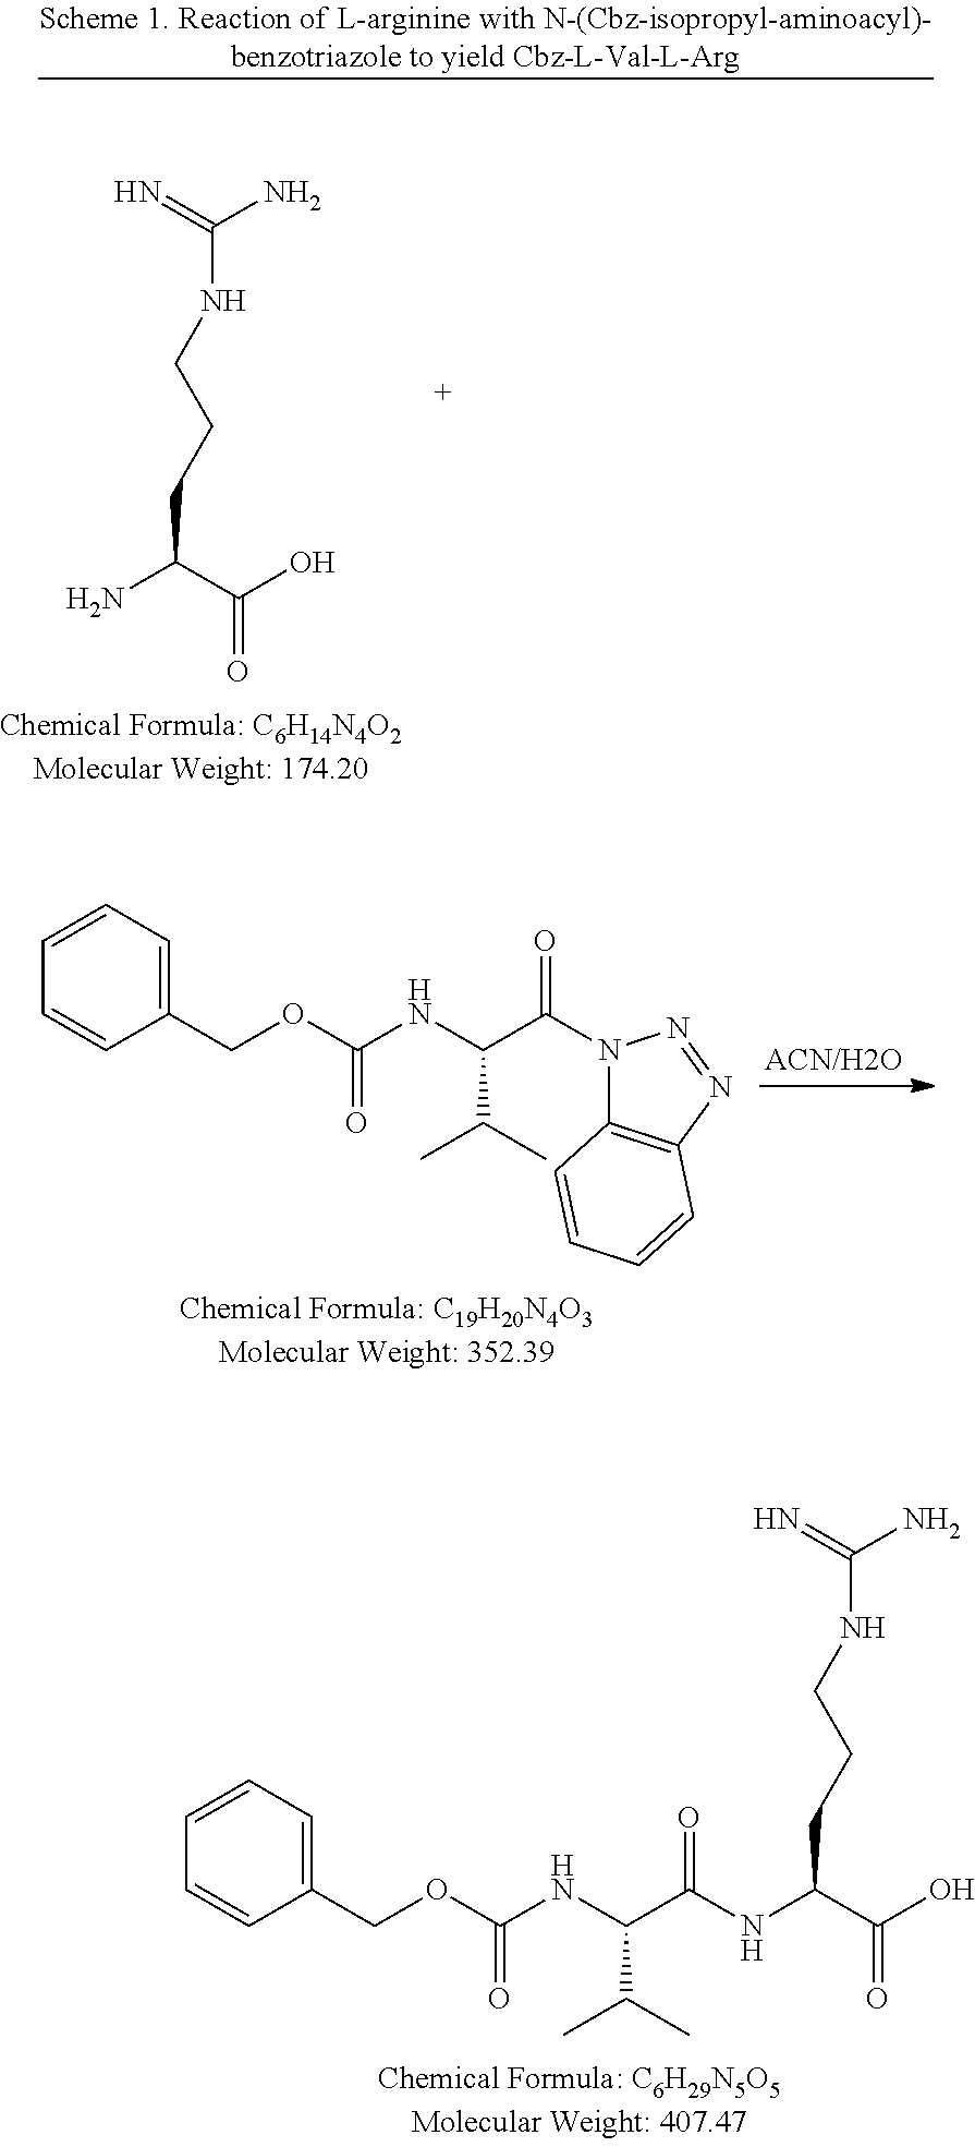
C1=CC=C(COC(NC(C(N2C3=C(N=N2)C=CC=C3)=O)C(C)C)=O)C=C1.C1=CC=C(COC(NC(C(NC(C(O)=O)CCCNC(N)=N)=O)C(C)C)=O)C=C1.NC(C(O)=O)CCCNC(N)=N
